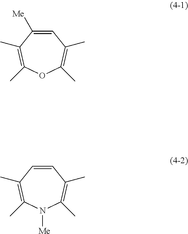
C1=C([Me])C(C)=C(C)OC(C)=C1C.C1=CC(C)=C(C)N([Me])C(C)=C1C
